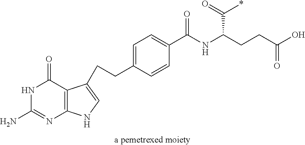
N1C(N)=NC2=C(C1=O)C(CCC1=CC=C(C(NC(CCC(=O)O)C(*)=O)=O)C=C1)=CN2
